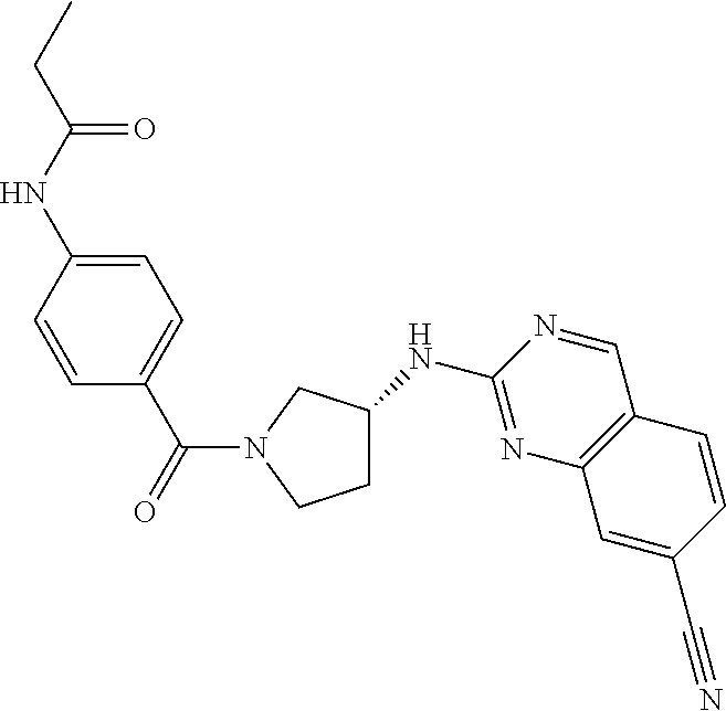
C1=C(NC(=O)CC)C=CC(C(=O)N2CCC(NC3=NC4=C(C=N3)C=CC(C#N)=C4)C2)=C1
